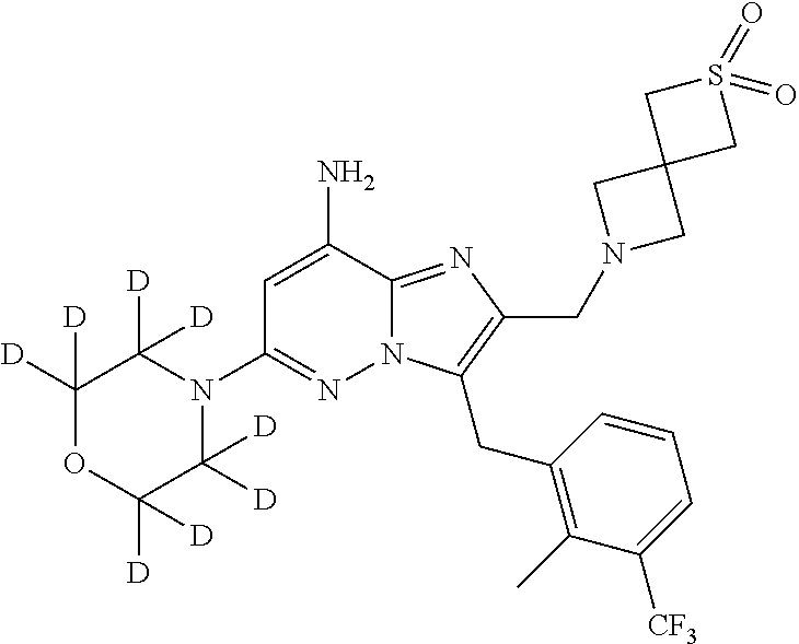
C1=C(N)C2=NC(CN3CC4(C3)CS(=O)(=O)C4)=C(CC3=C(C)C([CF3])=CC=C3)N2N=C1N1C([D])([D])C([D])([D])OC([D])([D])C1([D])[D]
